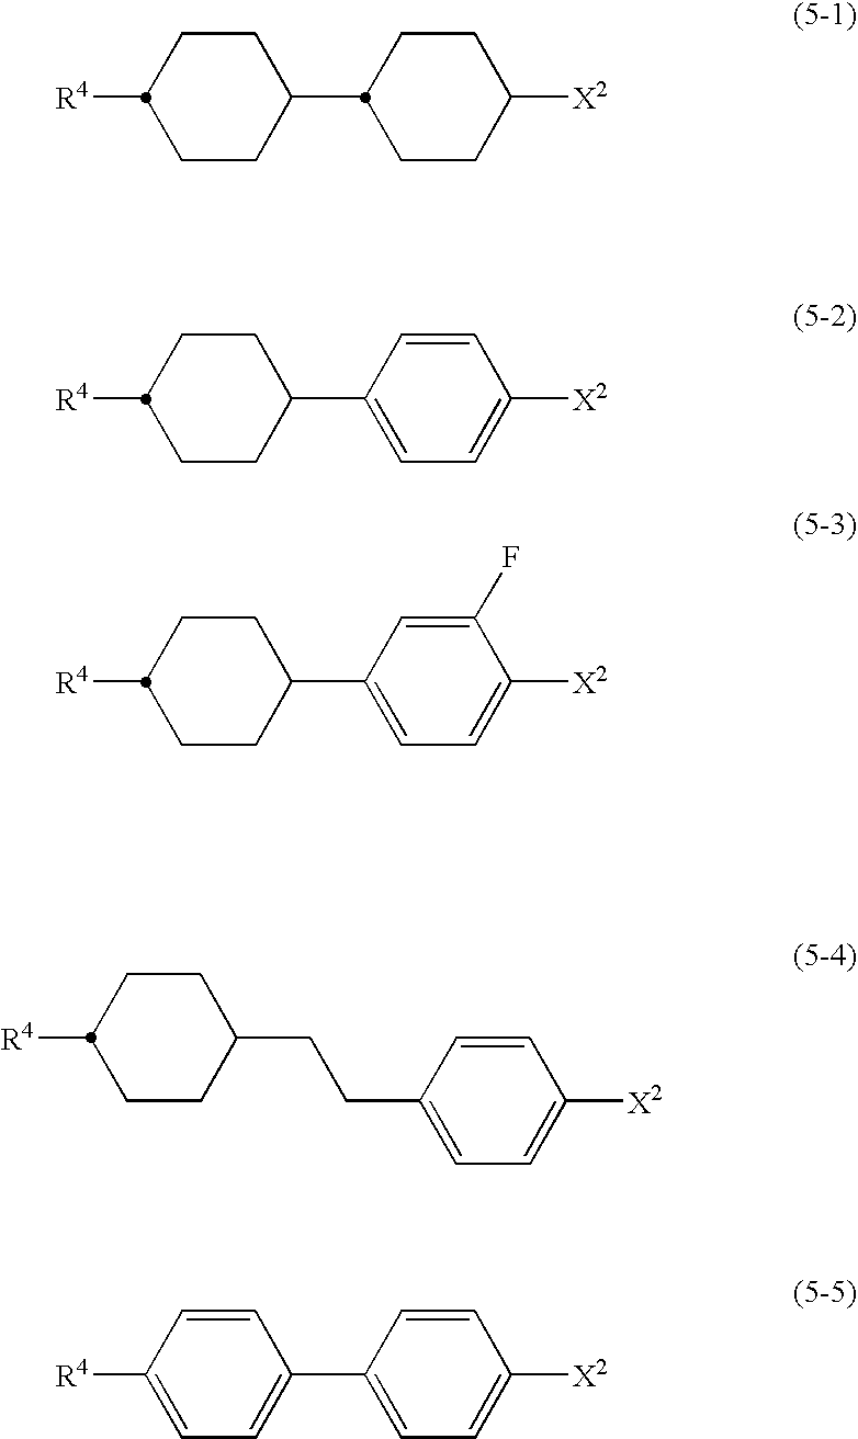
[R4]C1CCC(C2CCC([X2])CC2)CC1.[R4]C1CCC(C2=CC=C([X2])C=C2)CC1.[R4]C1CCC(C2=CC=C([X2])C(F)=C2)CC1.[R4]C1CCC(CCC2=CC=C([X2])C=C2)CC1.[R4]C1=CC=C(C2=CC=C([X2])C=C2)C=C1
